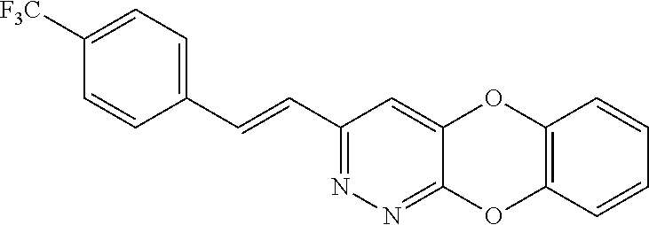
C1(C=CC2=CC=C([F3C])C=C2)=NN=C2C(=C1)OC1=C(O2)C=CC=C1
